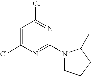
ClC1=NC(N2CCCC2C)=NC(Cl)=C1
